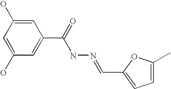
C1=C(O)C=C(C(NN=CC2=CC=C(C)O2)=O)C=C1O
